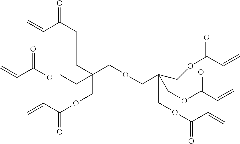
C=CC(CCC(CC)(COC(C=C)=O)COCC(COC(C=C)=O)(COC(=O)C=C)COC(=O)C=C)=O.OC(C=C)=O
